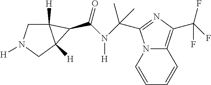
C(=O)(C1C2([H])CN([H])CC21[H])N(C(C)(C)C1=NC(C(F)(F)F)=C2C=CC=CN21)[H]
